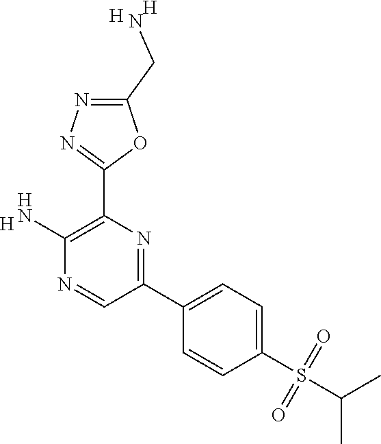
[H].C1(N)=C(C2=NN=C(CN)O2)N=C(C2=CC=C(S(=O)(=O)C(C)C)C=C2)C=N1.[H].[H]
